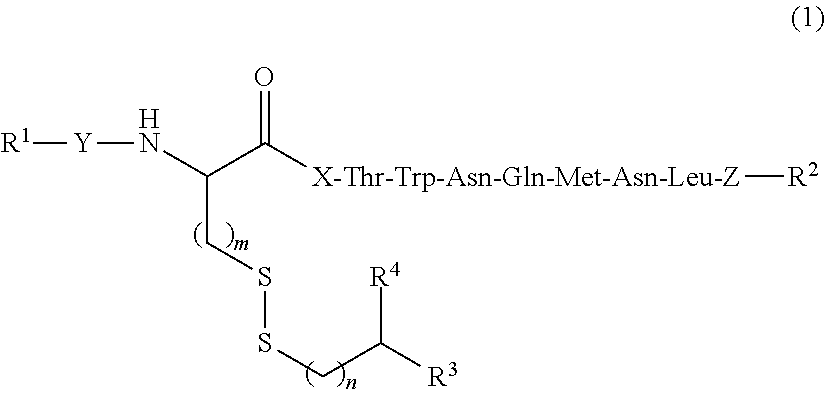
N(C(C([X-Thr-Trp-Asn-Gln-Met-Asn-Leu-Z][R2])=O)CSSCC([R3])[R4])[Y][R1]
